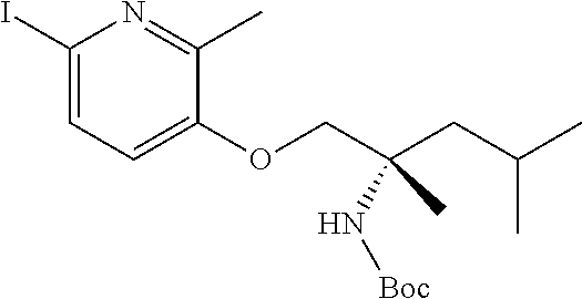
C1(I)=CC=C(OCC(CC(C)C)(N[Boc])C)C(C)=N1
